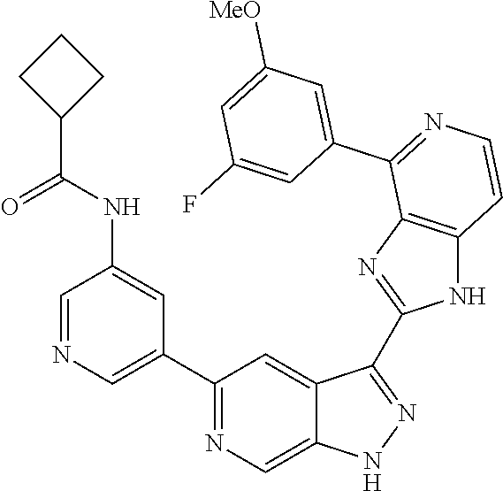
C1(C2=CN=CC(NC(=O)C3CCC3)=C2)=NC=C2C(=C1)C(C1=NC3=C(N1)C=CN=C3C1=CC([MeO])=CC(F)=C1)=NN2
